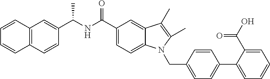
C1=C(C2=CC=C(CN3C4=CC=C(C(=O)NC(C5=CC6=C(C=C5)C=CC=C6)C)C=C4C(C)=C3C)C=C2)C(C(O)=O)=CC=C1
